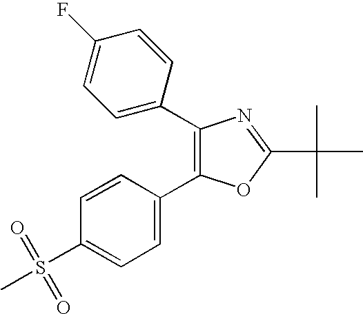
C1=CC(S(C)(=O)=O)=CC=C1C1=C(C2=CC=C(F)C=C2)N=C(C(C)(C)C)O1
